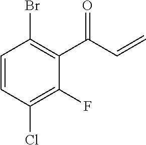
C1=CC(Cl)=C(F)C(C(C=C)=O)=C1Br
